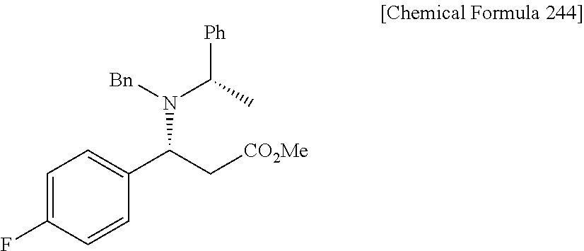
C1=C(F)C=CC(C(N([Bn])C(C)[Ph])C[CO2Me])=C1
